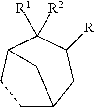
C1C2CC([R])C([R2])([R1])C(C1)C2
